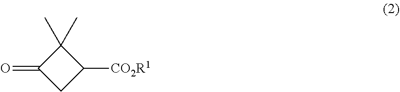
C1(=O)CC([CO2R1])C1(C)C
